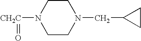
[CH2C](=O)N1CCN(CC2CC2)CC1
